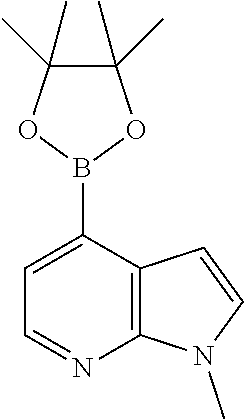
C1(B2OC(C)(C)C(C)(C)O2)=CC=NC2=C1C=CN2C
